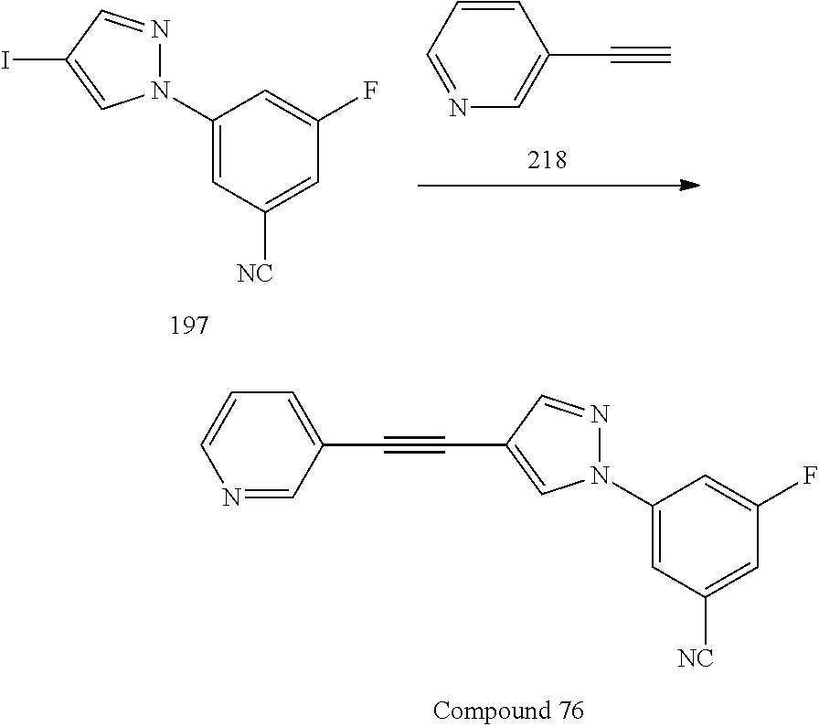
N1(C2=CC([NC])=CC(F)=C2)N=CC(C#CC2=CC=CN=C2)=C1.N1(C2=CC([NC])=CC(F)=C2)N=CC(I)=C1.C1=NC=C(C#C)C=C1
